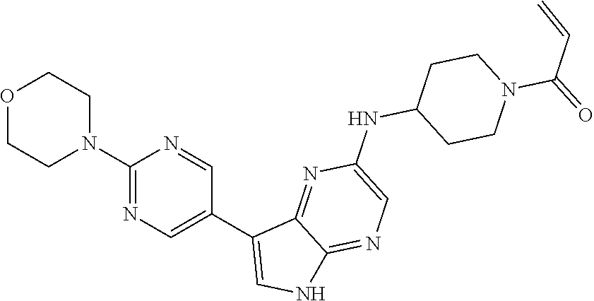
O1CCN(C2=NC=C(C3=CNC4=NC=C(NC5CCN(C(C=C)=O)CC5)N=C34)C=N2)CC1
